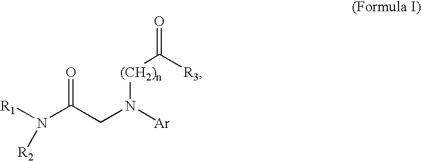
N(C(CN([Ar])[(CH2)n]C([R3])=O)=O)([R1])[R2]
